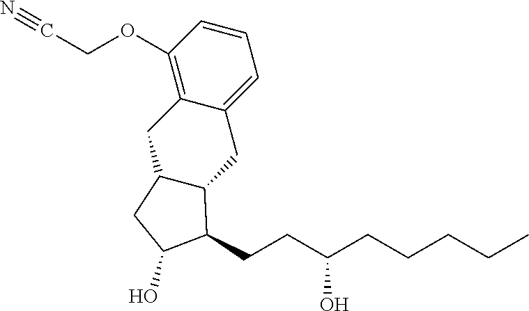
C1(OCC#N)=C2C(=CC=C1)CC1C(C2)CC(O)C1CCC(CCCCC)O
